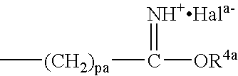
[NH+Hala-]=C([OR4a])[(CH2)pa]C
